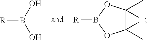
[R]B(O)O.C1(C)(C)C(C)(C)OB([R])O1
